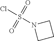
N1(S(Cl)(=O)=O)CCC1
